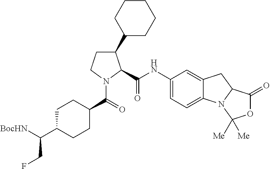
C1(NC(=O)C2C(C3CCCCC3)CCN2C(=O)C2CCC(C(CF)[BocHN])CC2)=CC=C2C(=C1)CC1N2C([Me])([Me])OC1=O
